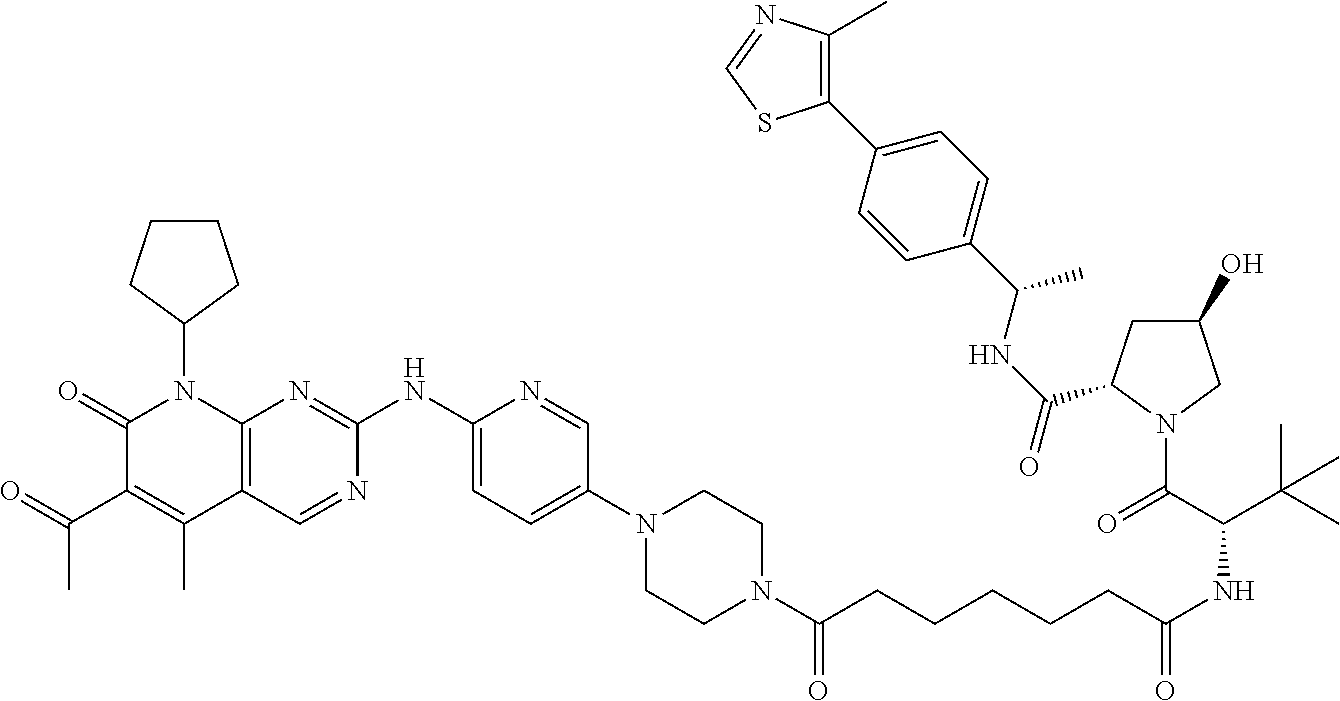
C1(=O)C(C(C)=O)=C(C)C2=C(N1C1CCCC1)N=C(NC1=CC=C(N3CCN(C(CCCCCC(NC(C(C)(C)C)C(=O)N4CC(O)CC4C(NC(C4=CC=C(C5=C(C)N=CS5)C=C4)C)=O)=O)=O)CC3)C=N1)N=C2
